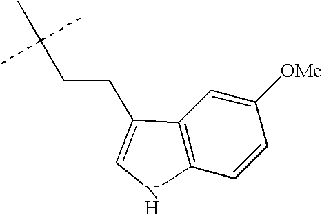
C1=CC([OMe])=CC2=C1NC=C2CCC(C)(C)C
